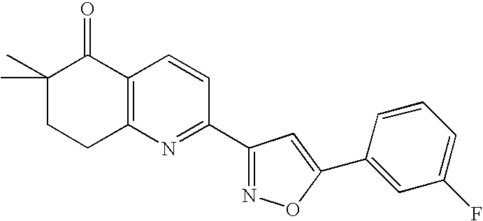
C1(C)(C)CCC2=C(C1=O)C=CC(C1=NOC(C3=CC(F)=CC=C3)=C1)=N2
